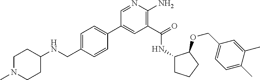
C1(C2=CC=C(CNC3CCN(C)CC3)C=C2)=CC(C(=O)NC2CCCC2OCC2=CC=C(C)C(C)=C2)=C(N)N=C1
